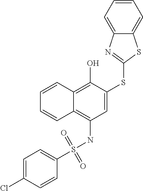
C1=C(SC2=NC3=CC=CC=C3S2)C(O)=C2C(=C1NS(C1=CC=C(Cl)C=C1)(=O)=O)C=CC=C2
